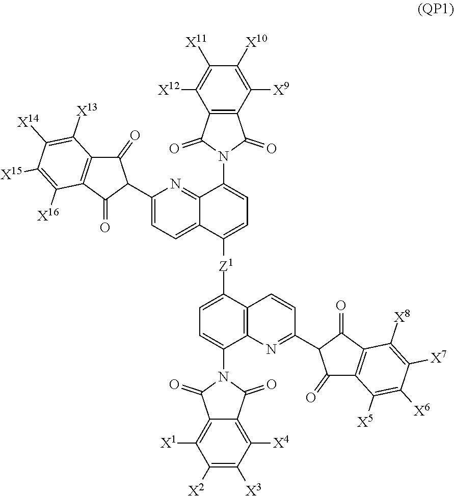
C12=C(C(=O)C(C3=CC=C4C(=N3)C(N3C(=O)C5=C(C3=O)C([X12])=C([X11])C([X10])=C5[X9])=CC=C4[Z1]C3=CC=C(N4C(=O)C5=C([X1])C([X2])=C([X3])C([X4])=C5C4=O)C4=C3C=CC(C3C(=O)C5=C(C3=O)C([X8])=C([X7])C([X6])=C5[X5])=N4)C1=O)C([X16])=C([X15])C([X14])=C2[X13]
